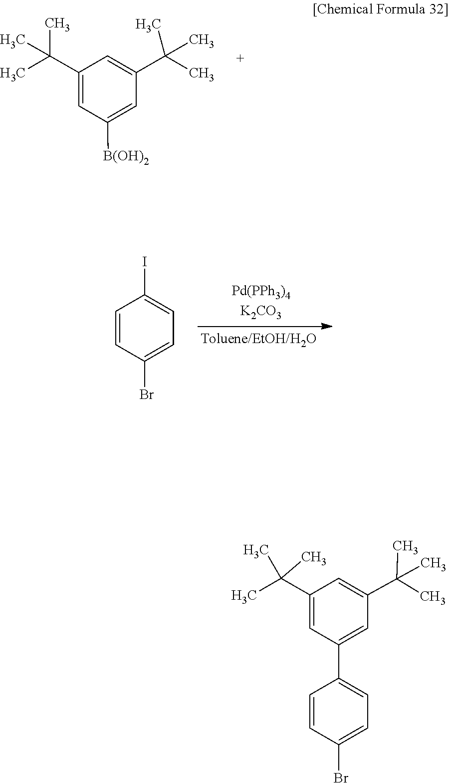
C1(C(C)(C)C)=CC([B(OH)2])=CC(C(C)(C)C)=C1.C1=CC(Br)=CC=C1I.C1(C(C)(C)C)=CC(C2=CC=C(Br)C=C2)=CC(C(C)(C)C)=C1
